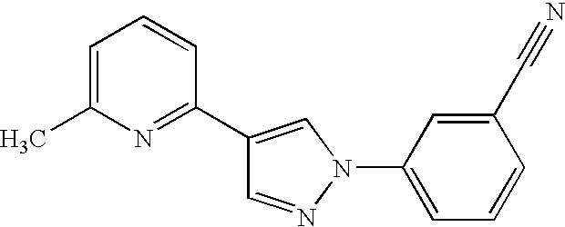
C1(C2=NC(C)=CC=C2)=CN(C2=CC=CC(C#N)=C2)N=C1
